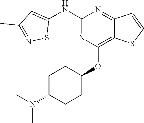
C1(NC2=CC(C)=NS2)=NC(OC2CCC(N(C)C)CC2)=C2C(=N1)C=CS2
